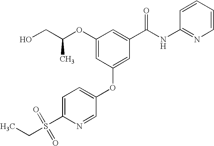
C1(OC(CO)C)=CC(OC2=CC=C(S(CC)(=O)=O)N=C2)=CC(C(NC2=NC=CC=C2)=O)=C1
